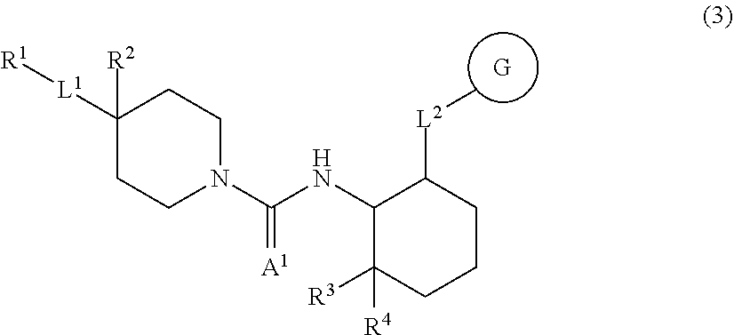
[G].C1([R2])([L1][R1])CCN(C(=[A1])NC2C([R4])([R3])CCCC2[L2]C)CC1
